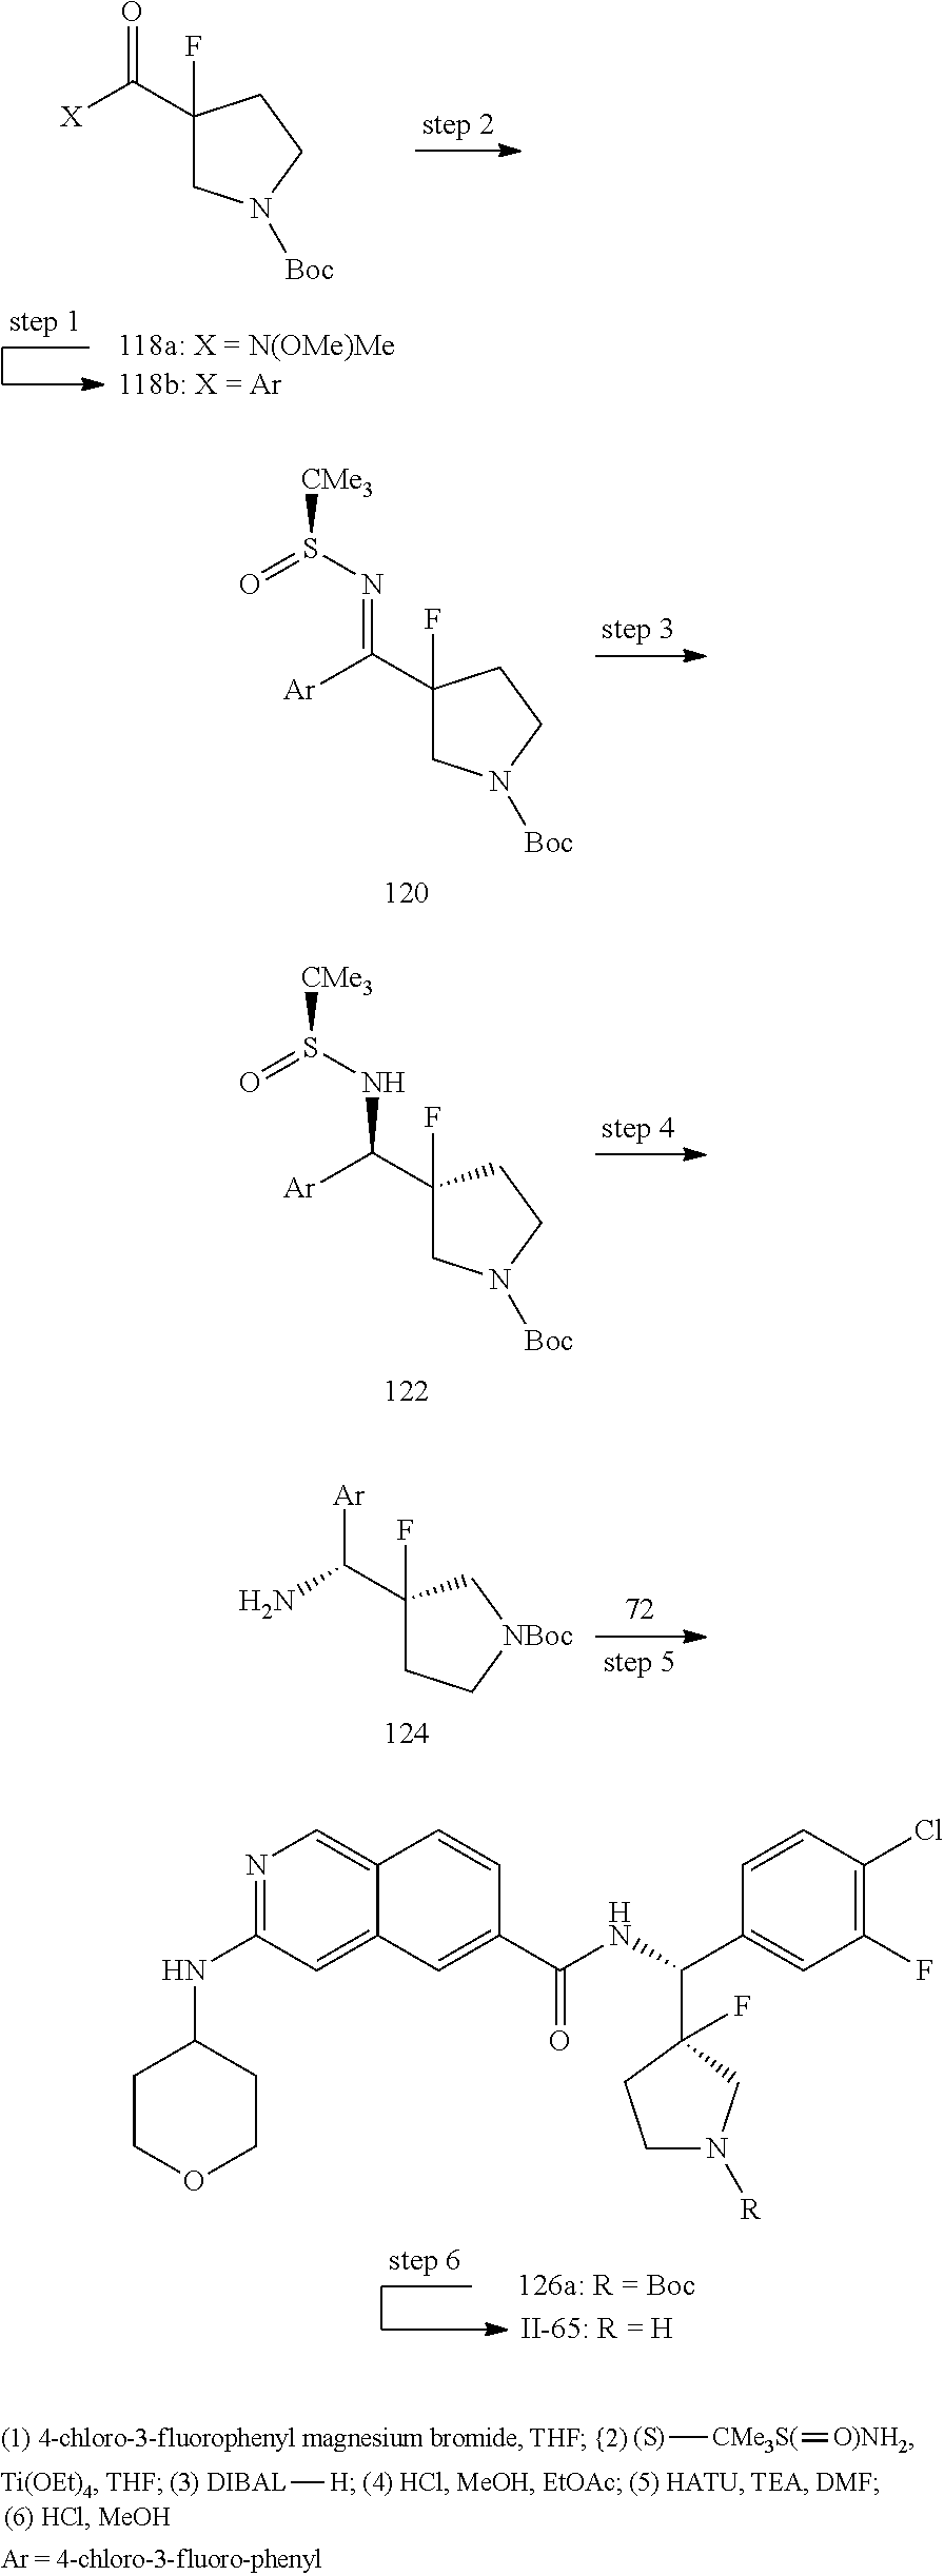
C1COCCC1NC1=NC=C2C(=C1)C=C(C(NC(C1(F)CCN([R])C1)C1=CC(F)=C(Cl)C=C1)=O)C=C2.[(S)][CMe3S(]=[O)NH2].[DIBAL][H].[X]C(C1(F)CN([Boc])CC1)=O.[Ar]C(C1(F)CN([Boc])CC1)=NS(=O)[CMe3].[Ar]C(C1(F)CN([Boc])CC1)NS(=O)[CMe3].NC(C1(F)CC[NBoc]C1)[Ar]
